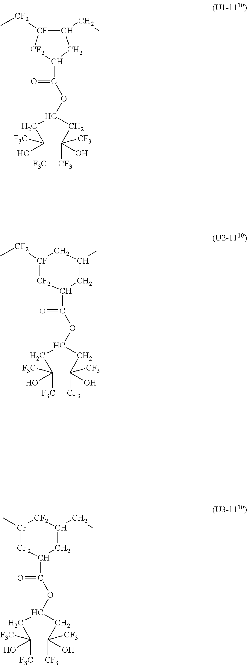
C1(CC)CC(C(=O)OC(CC([F3C])(O)[F3C])CC([CF3])(O)[CF3])[CF2][CF]1[CF2]C.[CF2]1C(C(=O)OC(CC([F3C])(O)[F3C])CC([CF3])(O)[CF3])CC(C)C[CF]1[CF2]C.[CF2]1C(C(=O)OC(CC([F3C])(O)[F3C])CC([CF3])(O)[CF3])CC(CC)[CF2][CF]1C
